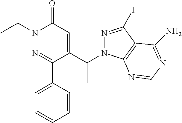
C1=CC(C2=NN(C(C)C)C(=O)C=C2C(C)N2N=C(I)C3=C2N=CN=C3N)=CC=C1
